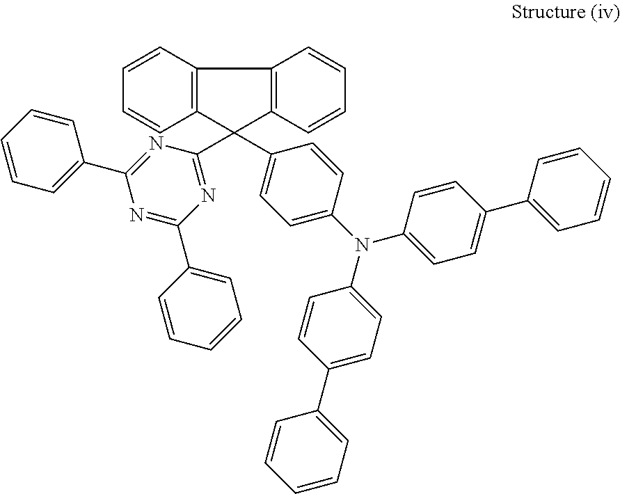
C1(C2(C3=CC=C(N(C4=CC=C(C5=CC=CC=C5)C=C4)C4=CC=C(C5=CC=CC=C5)C=C4)C=C3)C3=C(C4=C2C=CC=C4)C=CC=C3)=NC(C2=CC=CC=C2)=NC(C2=CC=CC=C2)=N1
